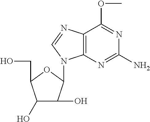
C1(O)C(O)C(N2C3=C(C(OC)=NC(N)=N3)N=C2)OC1CO
